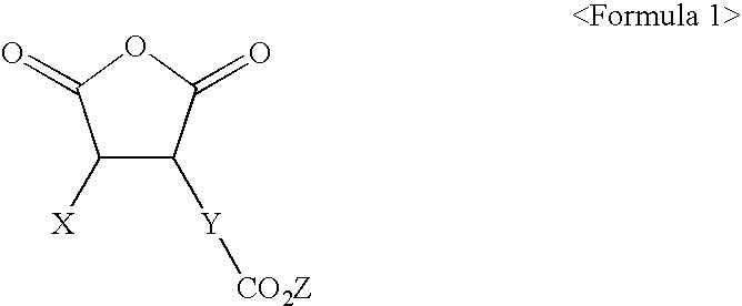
C1([X])C([Y][CO2Z])C(=O)OC1=O
